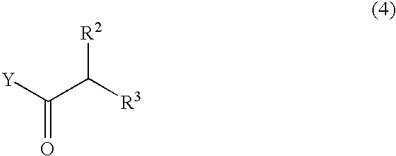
[Y]C(C([R3])[R2])=O
